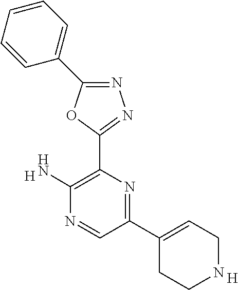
N1=C(C2=CC=CC=C2)OC(C2=C(N)N=CC(C3=CCNCC3)=N2)=N1.[H].[H]
